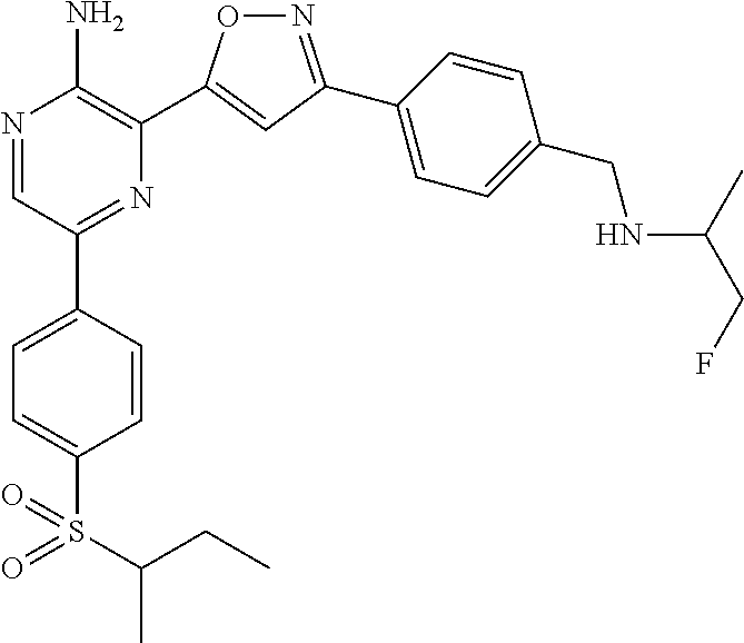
N1=C(C2=CC=C(CNC(C)CF)C=C2)C=C(C2=C(N)N=CC(C3=CC=C(S(=O)(=O)C(CC)C)C=C3)=N2)O1
